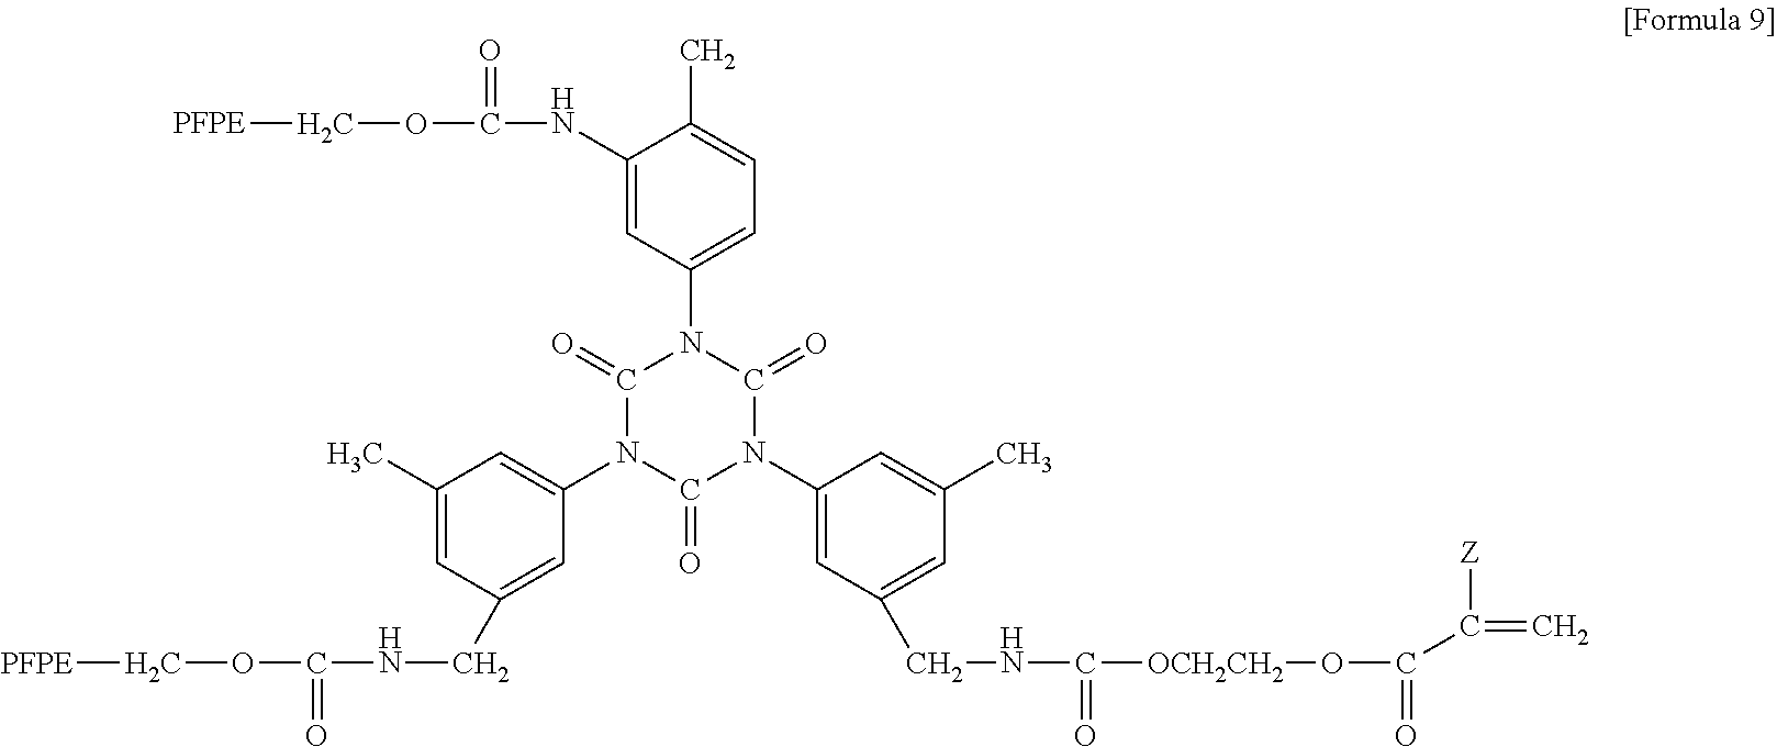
[PFPE]COC(=O)NC1=CC(N2C(=O)N(C3=CC(C)=CC(CNC(OC[PFPE])=O)=C3)C(=O)N(C3=CC(CNC([OCH2CH2]OC(C(=C)[Z])=O)=O)=CC(C)=C3)C2=O)=CC=C1C
